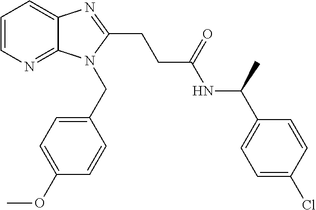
C1=CN=C2C(=C1)N=C(CCC(NC(C1=CC=C(Cl)C=C1)C)=O)N2CC1=CC=C(OC)C=C1
